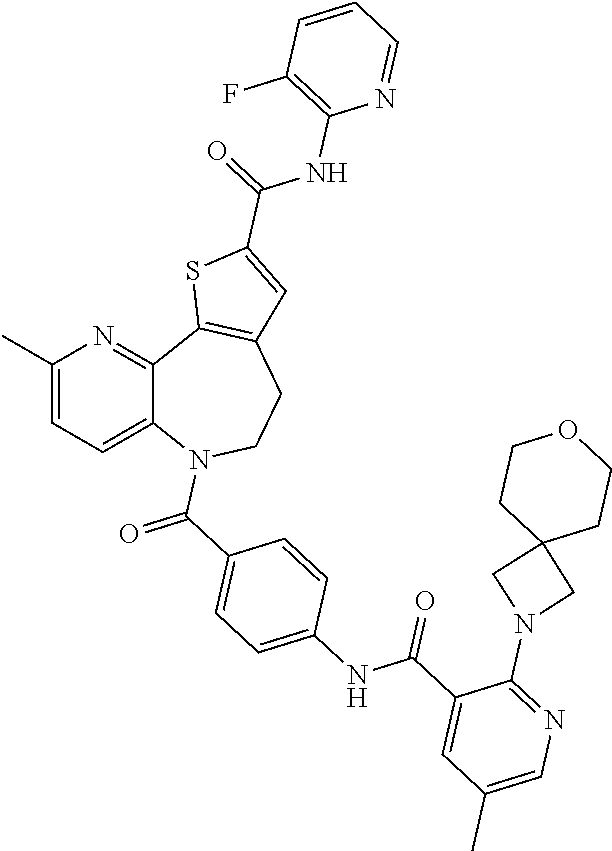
C12=CC=C(C)N=C1C1=C(CCN2C(C2=CC=C(NC(C3=CC(C)=CN=C3N3CC4(C3)CCOCC4)=O)C=C2)=O)C=C(C(=O)NC2=C(F)C=CC=N2)S1
